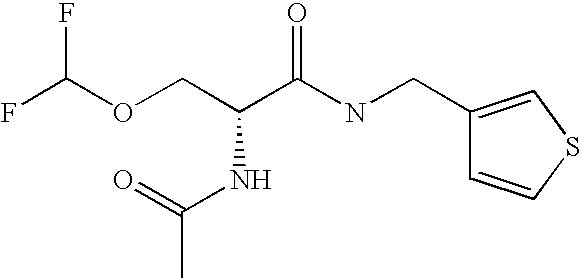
C1(CNC(C(COC(F)F)NC(C)=O)=O)=CSC=C1
